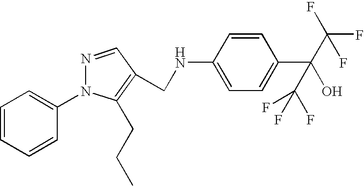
C1=CC=CC(N2N=CC(CNC3=CC=C(C(O)(C(F)(F)F)C(F)(F)F)C=C3)=C2CCC)=C1
